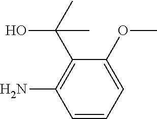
C1(C(O)(C)C)=C(N)C=CC=C1OC
